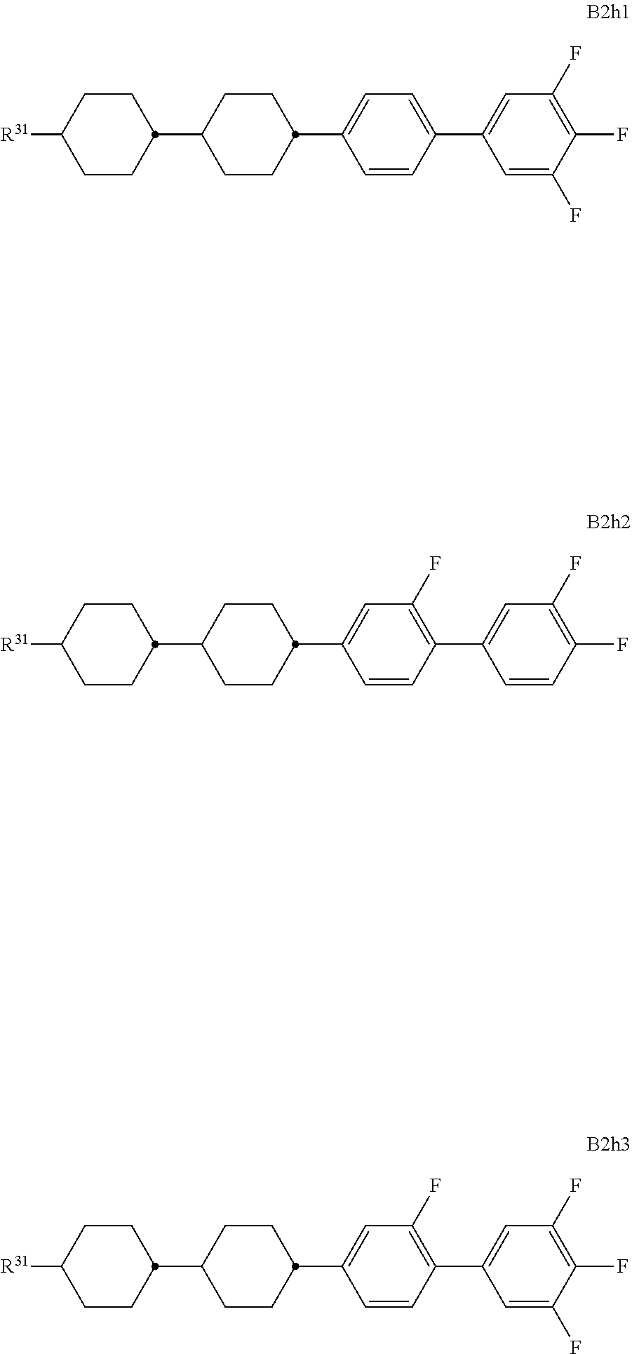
C1CC(C2CCC(C3=CC=C(C4=CC(F)=C(F)C(F)=C4)C=C3)CC2)CCC1[R31].C1CC(C2CCC(C3=CC(F)=C(C4=CC(F)=C(F)C=C4)C=C3)CC2)CCC1[R31].C1CC(C2CCC(C3=CC(F)=C(C4=CC(F)=C(F)C(F)=C4)C=C3)CC2)CCC1[R31]
